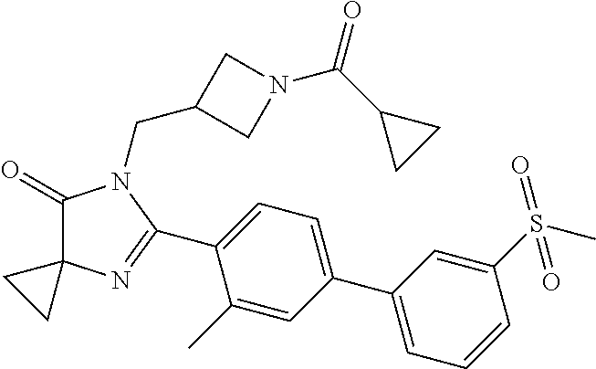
C1(=O)C2(N=C(C3=CC=C(C4=CC=CC(S(C)(=O)=O)=C4)C=C3C)N1CC1CN(C(C3CC3)=O)C1)CC2
